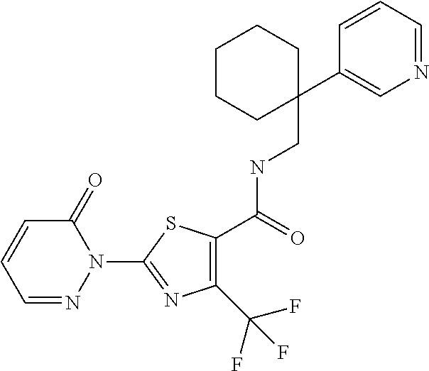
C1(C(F)(F)F)=C(C(NCC2(C3=CN=CC=C3)CCCCC2)=O)SC(N2C(=O)C=CC=N2)=N1
